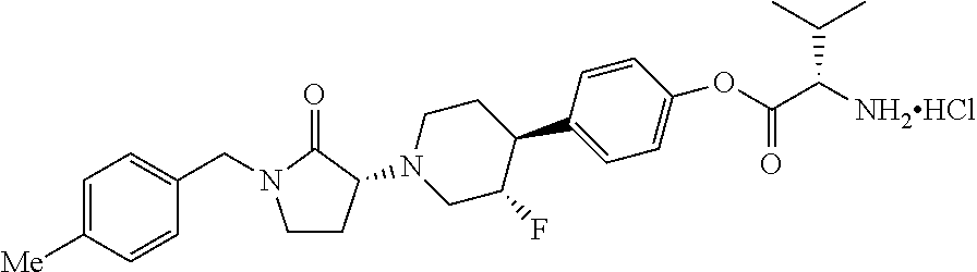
C1=C([Me])C=CC(CN2CCC(N3CC(F)C(C4=CC=C(OC(C([NH2HCl])C(C)C)=O)C=C4)CC3)C2=O)=C1
